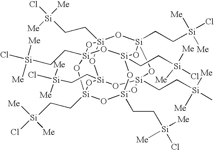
C([Si]12O[Si]3(CC[Si](Cl)([Me])[Me])O[Si]4(CC[Si](C)([Me])[Me])O[Si](CC[Si](Cl)([Me])[Me])(O1)O[Si]1(CC[Si](Cl)([Me])[Me])O[Si](CC[Si](Cl)([Me])[Me])(O[Si](CC[Si](Cl)([Me])[Me])(O[Si](CC[Si](Cl)([Me])[Me])(O1)O2)O3)O4)C[Si](Cl)([Me])[Me]
